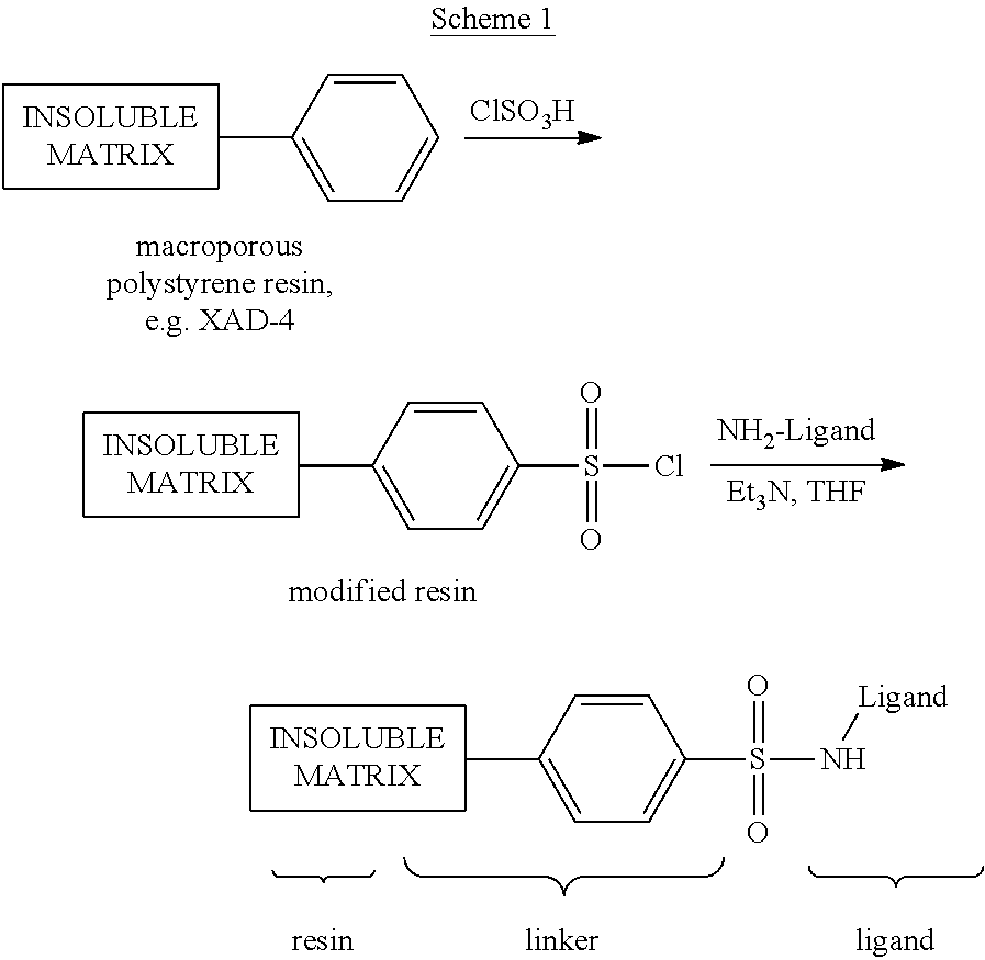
C1=CC(C)=CC=C1.[ClSO3H].C1=CC(C)=CC=C1S(Cl)(=O)=O.C1=CC(C)=CC=C1S(N[Ligand])(=O)=O
